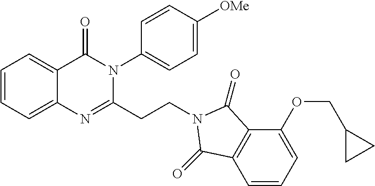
C1=CC=C2C(=C1)C(=O)N(C1=CC=C([OMe])C=C1)C(CCN1C(=O)C3=C(C=CC=C3OCC3CC3)C1=O)=N2
